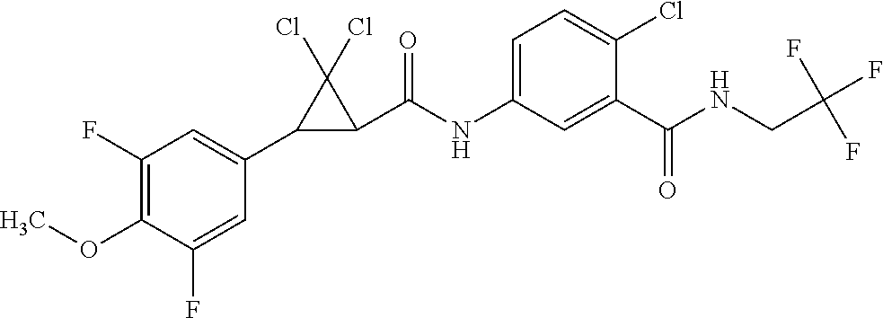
C1(OC)=C(F)C=C(C2C(C(NC3=CC=C(Cl)C(C(NCC(F)(F)F)=O)=C3)=O)C2(Cl)Cl)C=C1F
